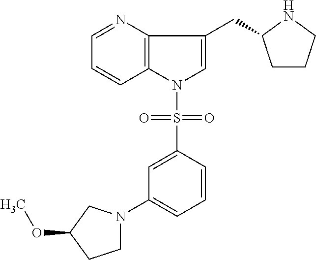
C1=NC2=C(C=C1)N(S(=O)(=O)C1=CC(N3CCC(OC)C3)=CC=C1)C=C2CC1CCCN1
